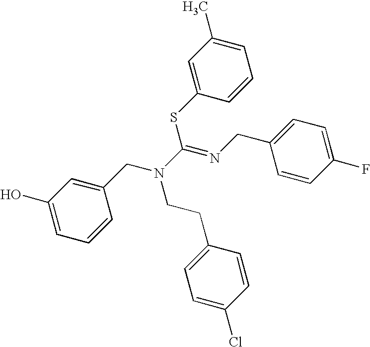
C1=CC=C(O)C=C1CN(C(=NCC1=CC=C(F)C=C1)SC1=CC(C)=CC=C1)CCC1=CC=C(Cl)C=C1
